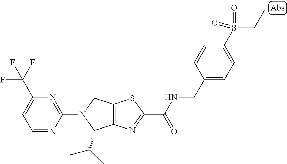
C12=C(N=C(C(NCC3=CC=C(S(CC)(=O)=O)C=C3)=O)S1)C(C(C)C)N(C1=NC(C(F)(F)F)=CC=N1)C2
